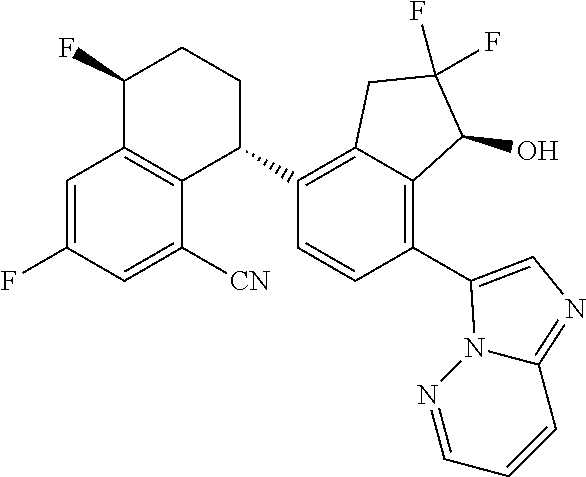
C1=C(F)C=C([CN])C2=C1C(F)CCC2C1=C2C(=C(C3=CN=C4C=CC=NN43)C=C1)C(O)C(F)(F)C2
